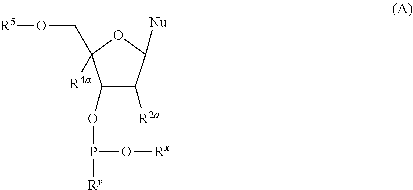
C1(OP(O[Rx])[Ry])C([R2a])C([Nu])OC1(CO[R5])[R4a]
